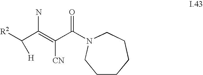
[R2]C(C(=C(C(=O)N1CCCCCC1)[CN])N)[H]
